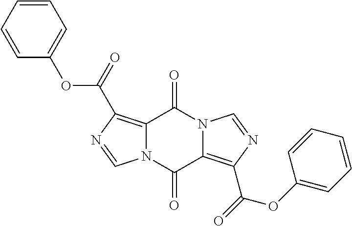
C12=C(C(=O)OC3=CC=CC=C3)N=CN1C(=O)C1=C(C(=O)OC3=CC=CC=C3)N=CN1C2=O
